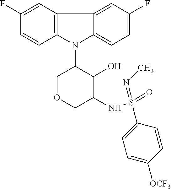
N1(C2COCC(NS(=O)(=NC)C3=CC=C([OCF3])C=C3)C2O)C2=C(C3=CC(F)=CC=C13)C=C(F)C=C2
